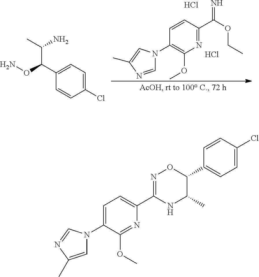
C1=CC(Cl)=CC=C1C(ON)C(C)N.Cl.Cl.C1(N2C=NC(C)=C2)=C(OC)N=C(C(=N)OCC)C=C1.C1(N2C=C(C)N=C2)=CC=C(C2=NOC(C3=CC=C(Cl)C=C3)C(C)N2)N=C1OC
